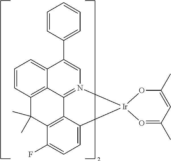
C12=CC=CC3=C1C1=N(C=C2C2=CC=CC=C2)[Ir]2(C4=CC=C(F)C(=C14)C3(C)C)OC(C)=CC(C)=O2
